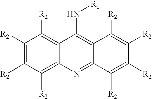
C1([R2])=C([R2])C([R2])=C2C(=C1[R2])C(N[R1])=C1C(=N2)C([R2])=C([R2])C([R2])=C1[R2]
